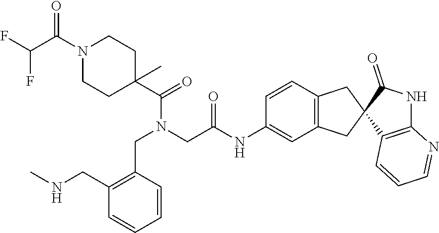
FC(F)C(N1CCC(C(N(CC2=C(CNC)C=CC=C2)CC(NC2=CC3=C(C=C2)CC2(C3)C3=C(NC2=O)N=CC=C3)=O)=O)(C)CC1)=O
